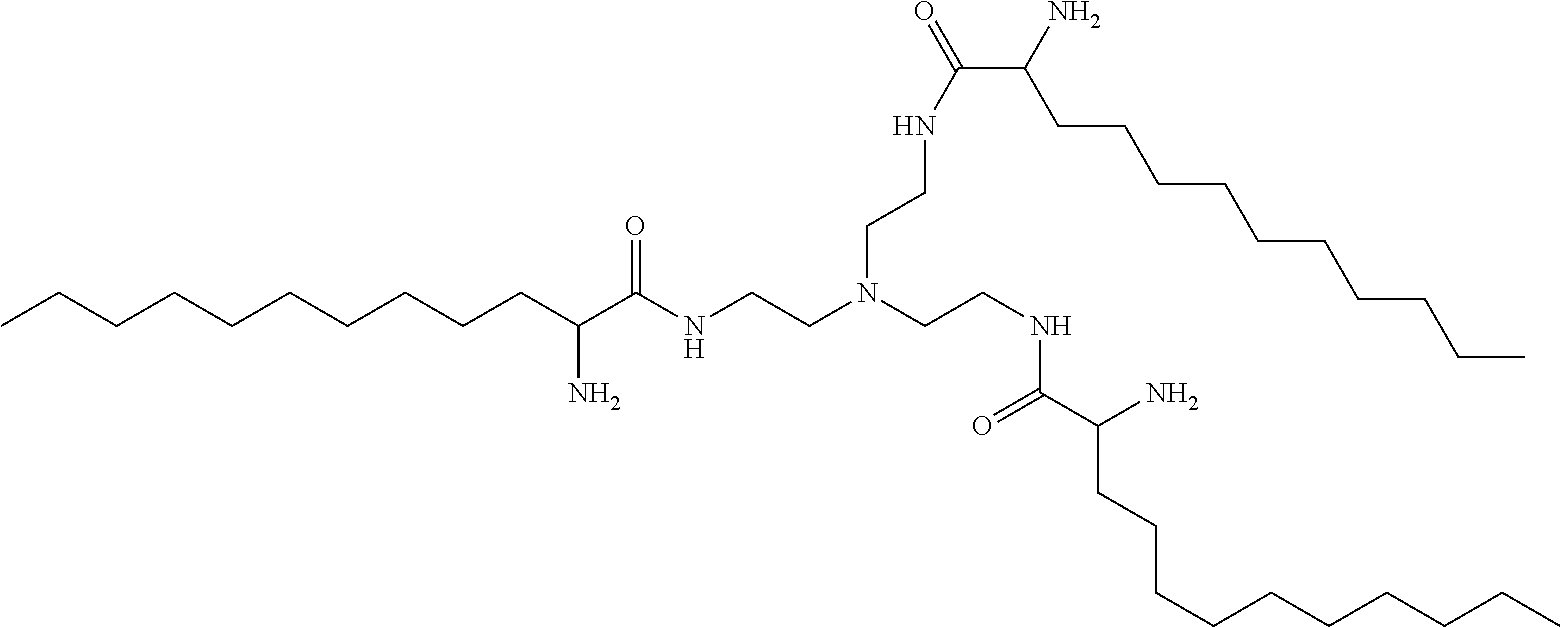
CCCCCCCCCCC(C(NCCN(CCNC(C(N)CCCCCCCCCC)=O)CCNC(=O)C(N)CCCCCCCCCC)=O)N
